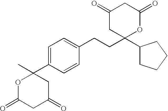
C1(=O)CC(C2CCCC2)(CCC2=CC=C(C3(C)OC(=O)CC(=O)C3)C=C2)OC(=O)C1
